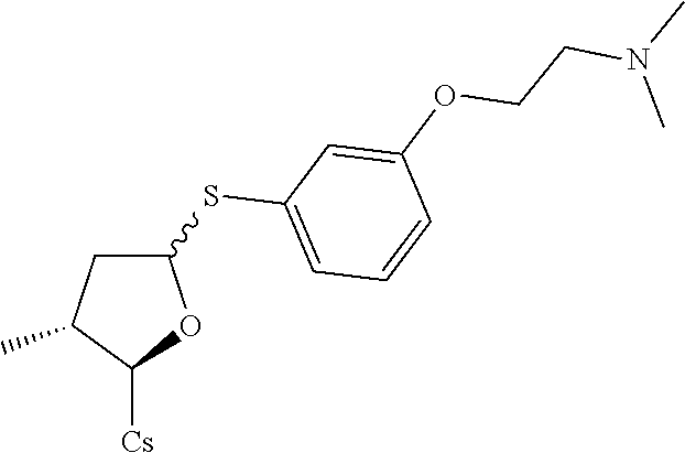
C1(SC2=CC=CC(OCCN(C)C)=C2)CC(C)C([Cs])O1
